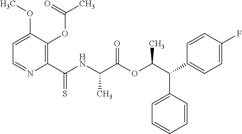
C1=C(OC)C(OC(C)=O)=C(C(NC(C(OC(C(C2=CC=C(F)C=C2)C2=CC=CC=C2)C)=O)C)=S)N=C1
